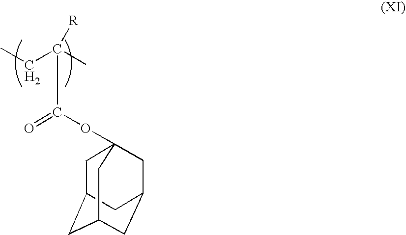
C1C2CC3CC(CC1(OC(C(CC)(C)[R])=O)C3)C2
